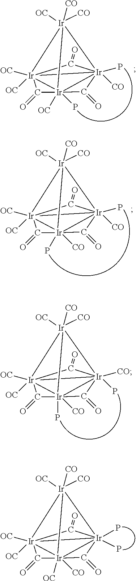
[Ir]1234([OC])([OC])[Ir]56([OC])(P)([Ir]1([CO])(P)([Ir]25([OC])([CO])[CO])(C6=O)C3=O)C4=O.[Ir]1234([OC])([OC])[Ir]56(P)([CO])([Ir]1([CO])(P)([Ir]25([OC])([CO])[CO])(C6=O)C3=O)C4=O.[Ir]1234([OC])([OC])[Ir]56([CO])(P)([Ir]1(P)([CO])([Ir]25([OC])([CO])[CO])(C6=O)C3=O)C4=O.[Ir]1234([OC])([OC])[Ir]56([CO])([OC])([Ir]1(P)(P)([Ir]25([OC])([CO])[CO])(C6=O)C3=O)C4=O
